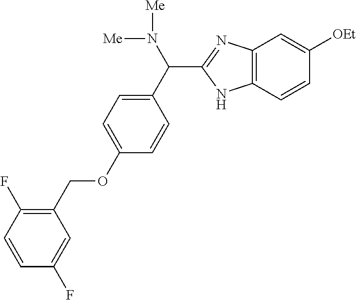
C1(C(N([Me])[Me])C2=NC3=C(N2)C=CC([OEt])=C3)=CC=C(OCC2=C(F)C=CC(F)=C2)C=C1
